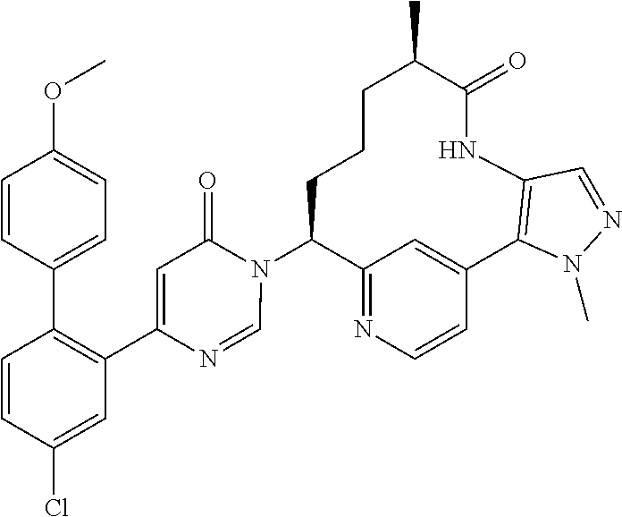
C12=NC=CC(=C1)C1=C(NC(=O)C(C)CCCC2N2C(=O)C=C(C3=C(C4=CC=C(OC)C=C4)C=CC(Cl)=C3)N=C2)C=NN1C
